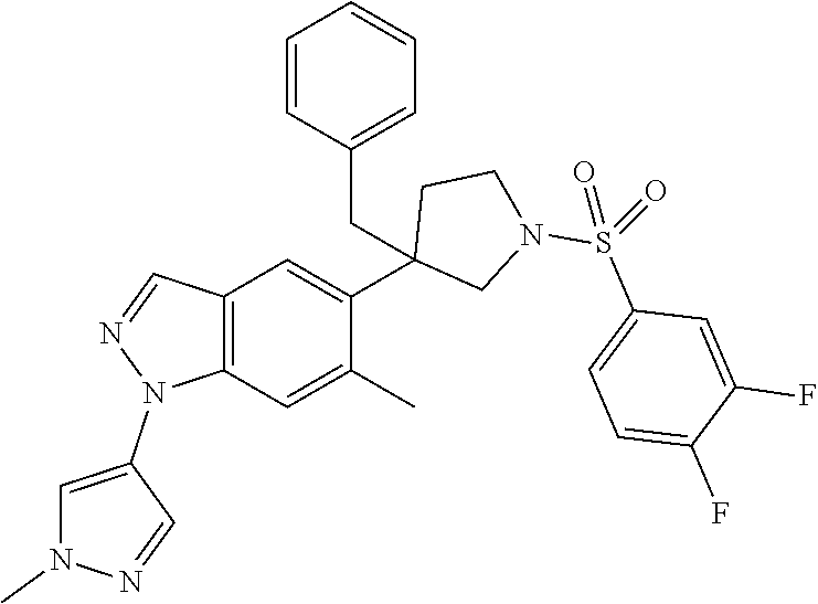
C12=C(C=C(C)C(C3(CC4=CC=CC=C4)CN(S(=O)(C4=CC=C(F)C(F)=C4)=O)CC3)=C1)N(C1=CN(C)N=C1)N=C2
